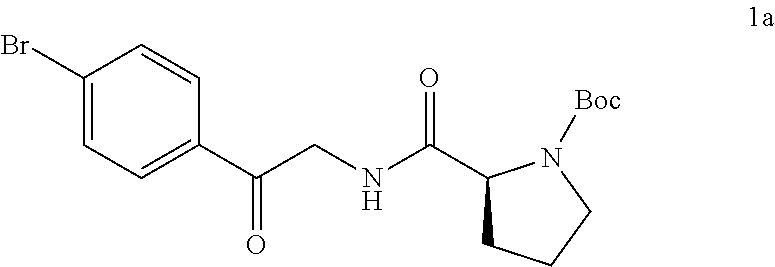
C1(Br)=CC=C(C(CNC(C2CCCN2[Boc])=O)=O)C=C1
